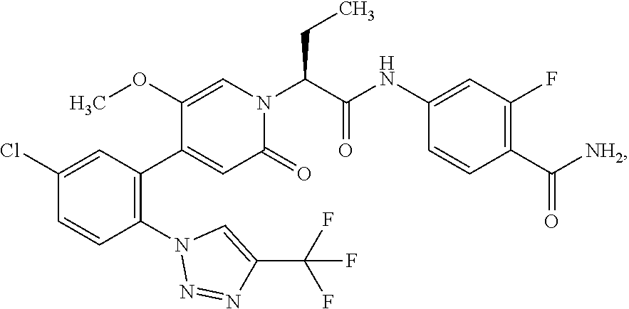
C1(Cl)=CC(C2=CC(=O)N(C(C(NC3=CC(F)=C(C([NH2])=O)C=C3)=O)CC)C=C2OC)=C(N2N=NC(C(F)(F)F)=C2)C=C1
